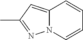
C1=CC2=CC(C)=NN2C=C1
